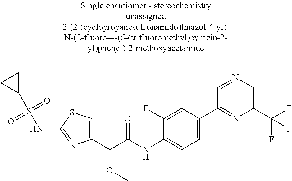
C1(C(C(NC2=CC=C(C3=NC(C(F)(F)F)=CN=C3)C=C2F)=O)OC)=CSC(NS(C2CC2)(=O)=O)=N1
